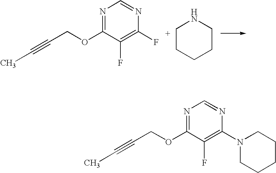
N1=C(OCC#CC)C(F)=C(F)N=C1.N1CCCCC1.N1=C(OCC#CC)C(F)=C(N2CCCCC2)N=C1
